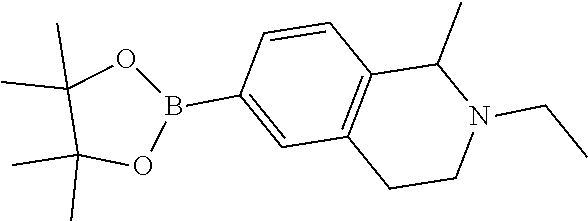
C1=CC(B2OC(C)(C)C(C)(C)O2)=CC2=C1C(C)N(CC)CC2
